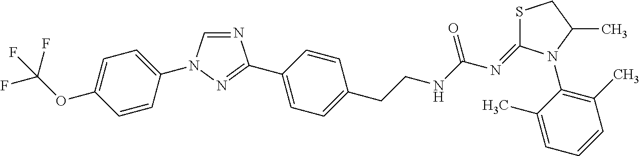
C1=CC(N2C=NC(C3=CC=C(CCNC(N=C4SCC(C)N4C4=C(C)C=CC=C4C)=O)C=C3)=N2)=CC=C1OC(F)(F)F
